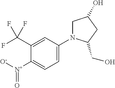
C1([N+]([O-])=O)=CC=C(N2CC(O)CC2CO)C=C1C(F)(F)F
